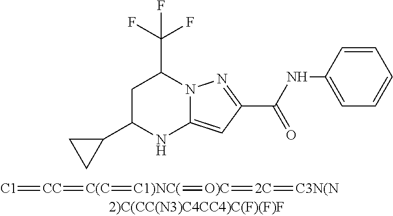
C1C(C2CC2)NC2=CC(C(=O)NC3=CC=CC=C3)=NN2C1C(F)(F)F.[C1]=[CC]=[C(C]=[C1)NC(]=[O)C]=[2C]=[C3N(N]
